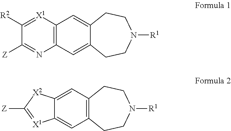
C12=C([X1]=C([R2])C([Z])=N1)C=C1C(=C2)CCN([R1])CC1.C12=CC3=C(C=C1[X2]C([Z])=[X1]2)CCN([R1])CC3
